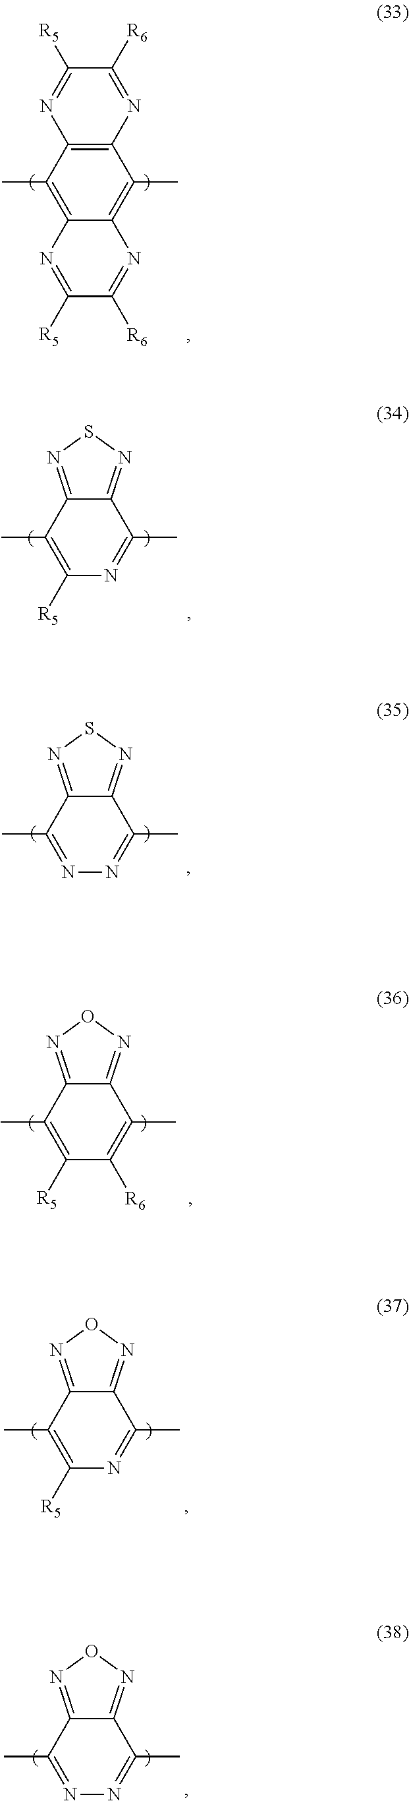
C1([R5])=NC2=C(C)C3=C(C(C)=C2N=C1[R6])N=C([R6])C([R5])=N3.C1([R5])=C(C)C2=NSN=C2C(C)=N1.N1=C(C)C2=NSN=C2C(C)=N1.C1([R5])=C(C)C2=NON=C2C(C)=C1[R6].C1([R5])=C(C)C2=NON=C2C(C)=N1.N1=C(C)C2=NON=C2C(C)=N1
